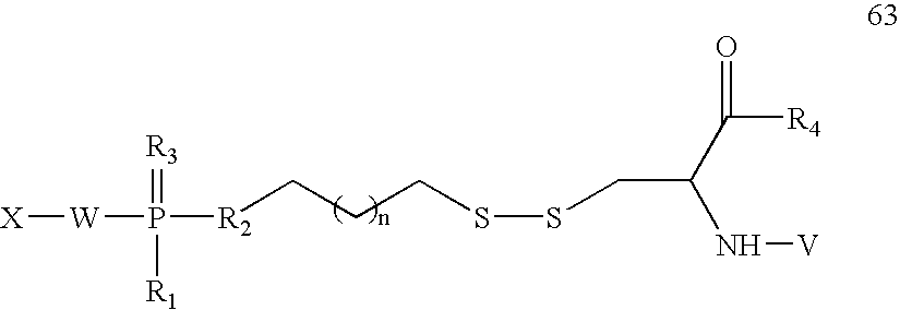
[X][W]P(=[R3])([R1])[R2]CCCSSCC(C([R4])=O)N[V]
